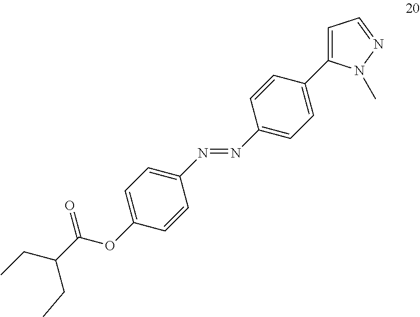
C1=CC(C2=CC=NN2C)=CC=C1N=NC1=CC=C(OC(C(CC)CC)=O)C=C1
